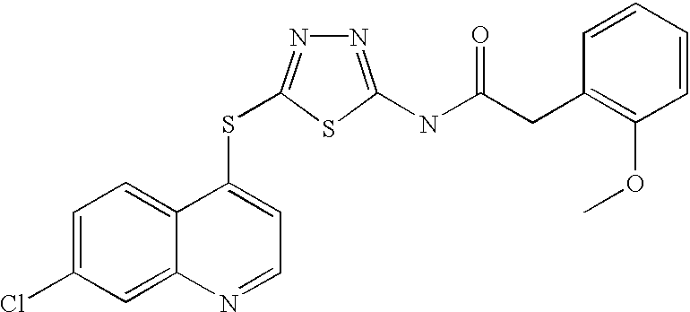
C1=C(Cl)C=C2C(=C1)C(SC1=NN=C(NC(=O)CC3=C(OC)C=CC=C3)S1)=CC=N2
